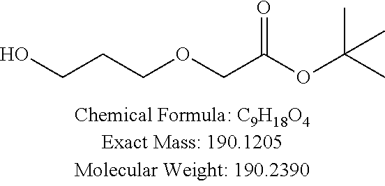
C(CCOCC(OC(C)(C)C)=O)O
